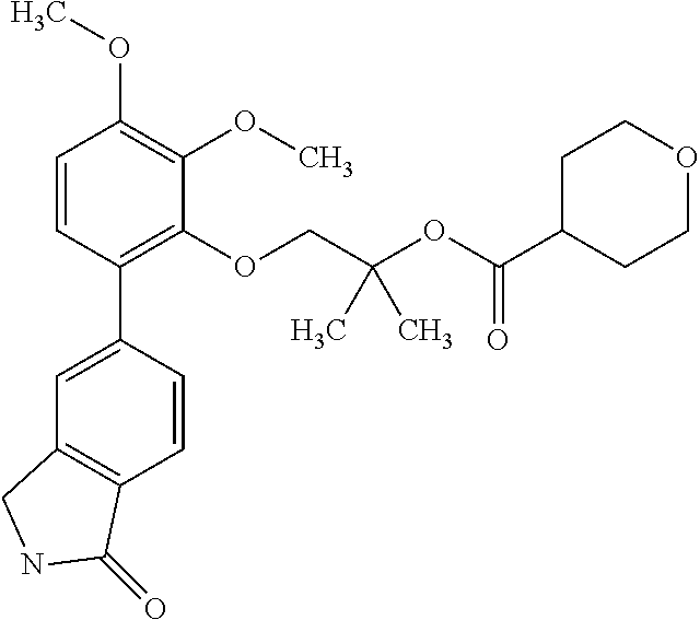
C1=CC(C2=CC3=C(C=C2)C(=O)NC3)=C(OCC(OC(C2CCOCC2)=O)(C)C)C(OC)=C1OC
